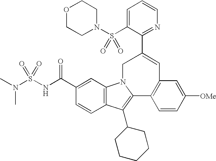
C1(C(NS(N(C)C)(=O)=O)=O)=CC2=C(C=C1)C(C1CCCCC1)=C1N2CC(C2=NC=CC=C2S(N2CCOCC2)(=O)=O)=CC2=C1C=CC([OMe])=C2
